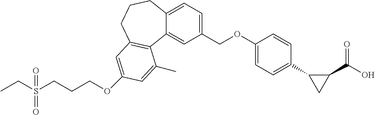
C12=CC=C(COC3=CC=C(C4CC4C(O)=O)C=C3)C=C1C1=C(CCC2)C=C(OCCCS(CC)(=O)=O)C=C1C
